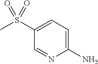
S(C1=CC=C(N)N=C1)(C)(=O)=O
